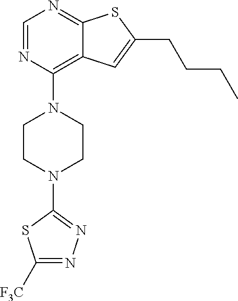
C1=NC(N2CCN(C3=NN=C([F3C])S3)CC2)=C2C(=N1)SC(CCCC)=C2
